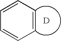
C1=CC=CC=C1.[D]
